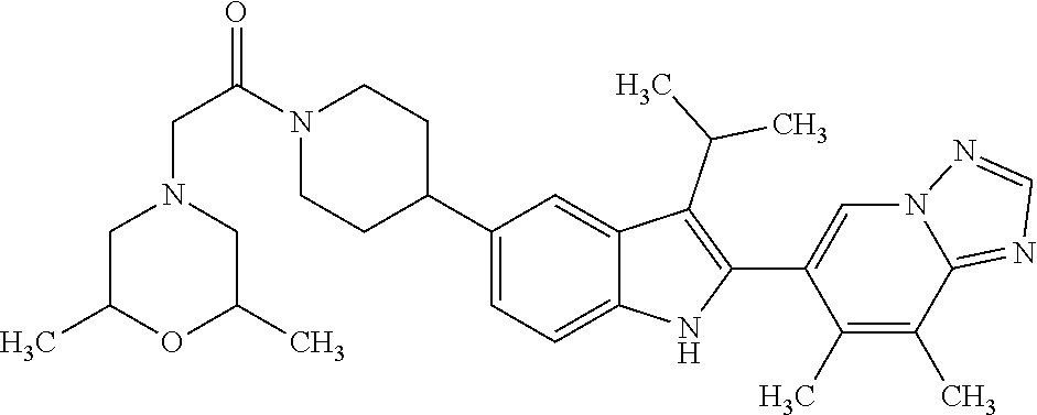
C1(C2CCN(C(CN3CC(C)OC(C)C3)=O)CC2)=CC=C2C(=C1)C(C(C)C)=C(C1=CN3C(=NC=N3)C(C)=C1C)N2
